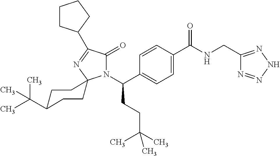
N1(C(C2=CC=C(C(NCC3=NNN=N3)=O)C=C2)CCC(C)(C)C)C(=O)C(C2CCCC2)=NC12CCC(C(C)(C)C)CC2
